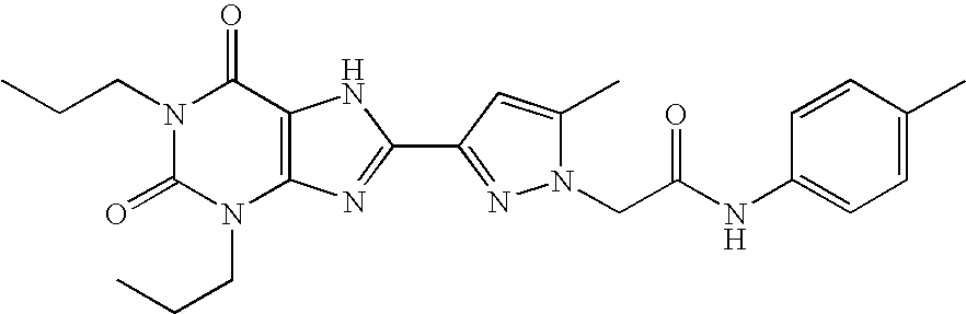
N1(CCC)C(=O)N(CCC)C2=C(C1=O)NC(C1=NN(CC(NC3=CC=C(C)C=C3)=O)C(C)=C1)=N2
